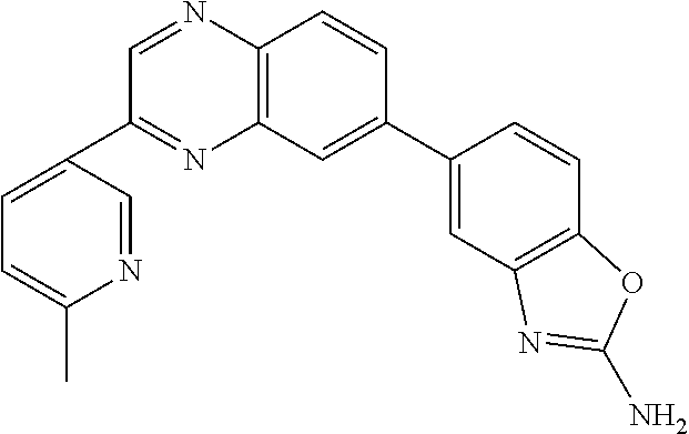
C12=C(C=CC(C3=CC4=C(C=C3)OC(N)=N4)=C1)N=CC(C1=CC=C(C)N=C1)=N2
